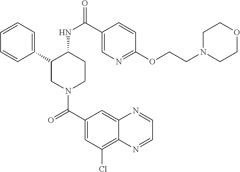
C1=CC=C(C2CN(C(C3=CC(Cl)=C4C(=C3)N=CC=N4)=O)CCC2NC(=O)C2=CN=C(OCCN3CCOCC3)C=C2)C=C1
